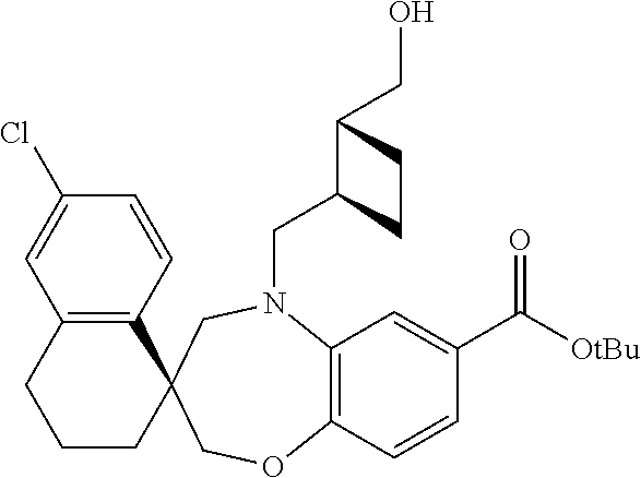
N1(CC2C(CO)CC2)C2=C(C=CC(C(=O)[OtBu])=C2)OCC2(C3=C(C=C(Cl)C=C3)CCC2)C1
